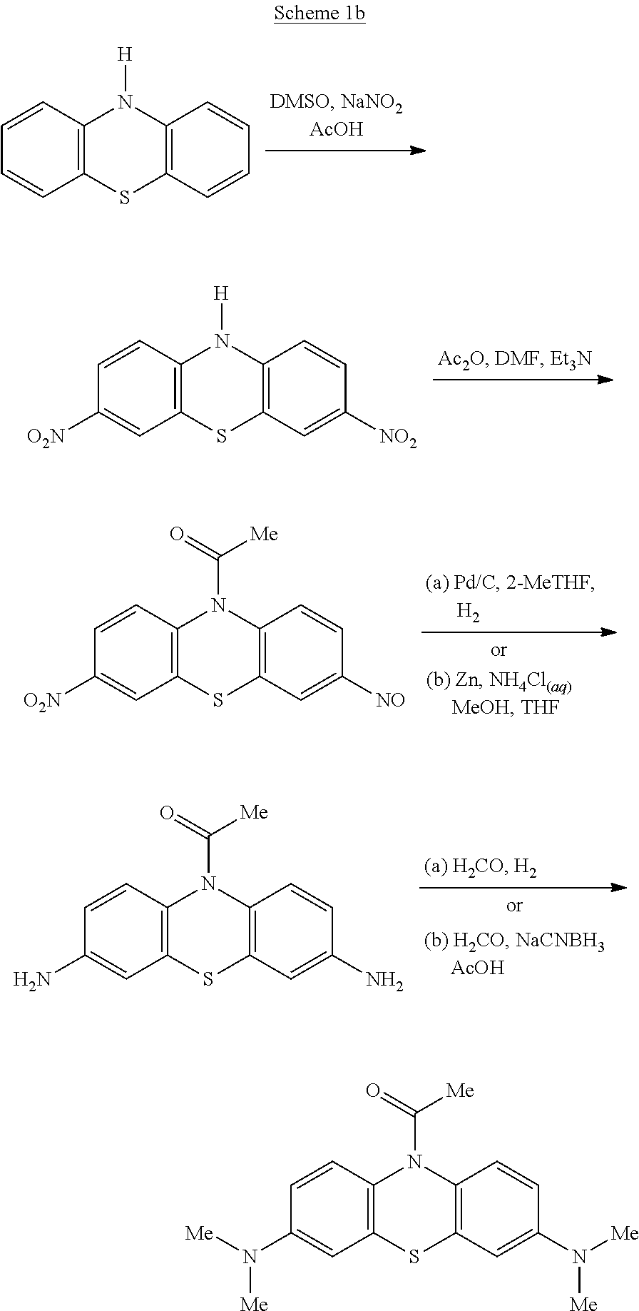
C1=CC2=C(C=C1)SC1=C(N2[H])C=CC=C1.C1=CC2=C(C=C1[O2N])SC1=C(N2[H])C=CC([NO2])=C1.C1=CC2=C(C=C1[O2N])SC1=C(N2C(=O)[Me])C=CC([NO])=C1.C1=CC2=C(C=C1N)SC1=C(N2C(=O)[Me])C=CC(N)=C1.C1=CC2=C(C=C1N([Me])[Me])SC1=C(N2C(=O)[Me])C=CC(N([Me])[Me])=C1
